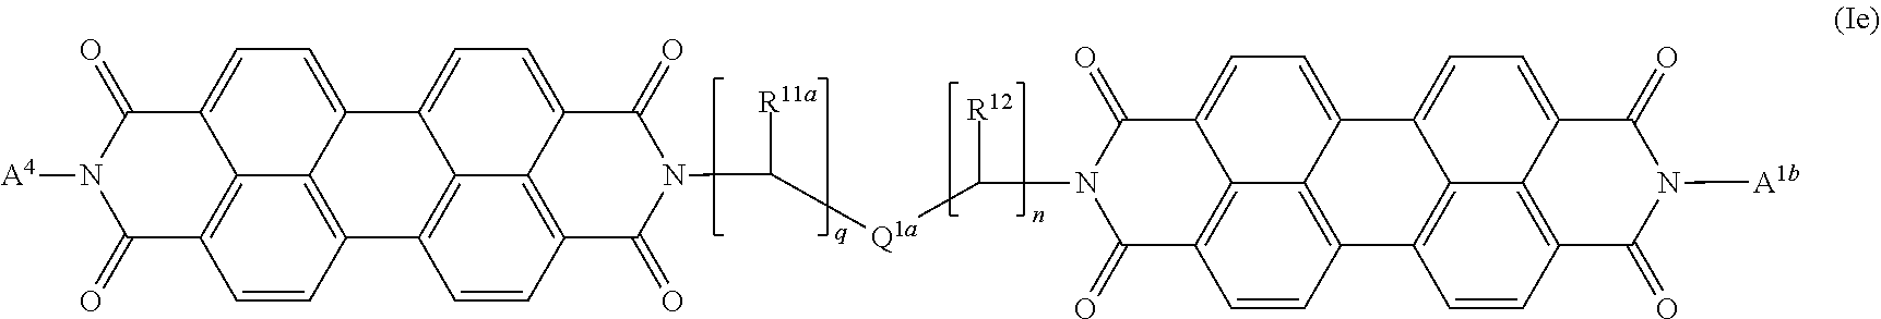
C12=CC=C3C4=C(C=CC(=C14)C1=C4C2=CC=C2C4=C(C=C1)C(=O)N([A4])C2=O)C(=O)N(C([R11a])[Q1a]C(N1C(=O)C2=CC=C4C5=CC=C6C7=C(C=CC(=C57)C5=C4C2=C(C=C5)C1=O)C(=O)N([A1b])C6=O)[R12])C3=O
